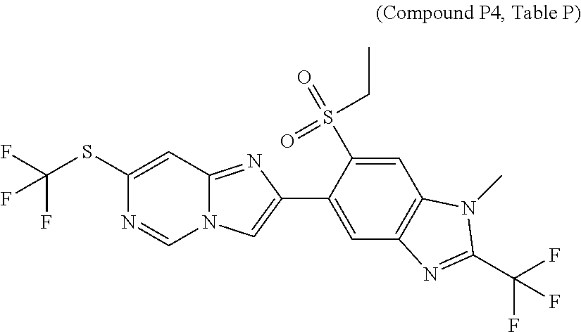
C(SC1=CC2=NC(C3=CC4=C(C=C3S(=O)(=O)CC)N(C)C(C(F)(F)F)=N4)=CN2C=N1)(F)(F)F
